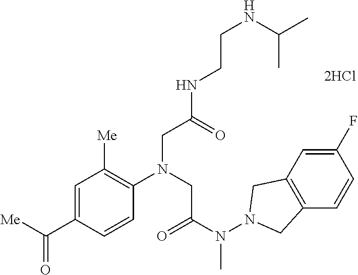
C(C1=CC([Me])=C(N(CC(N(N2CC3=C(C2)C=C(F)C=C3)C)=O)CC(NCCNC(C)C)=O)C=C1)([Me])=O
